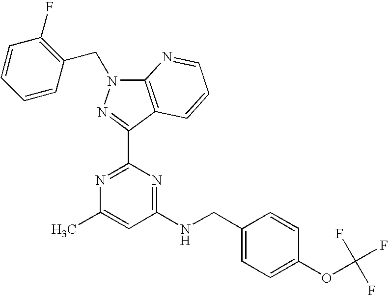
N1=C(C2=NN(CC3=C(F)C=CC=C3)C3=C2C=CC=N3)N=C(NCC2=CC=C(OC(F)(F)F)C=C2)C=C1C
